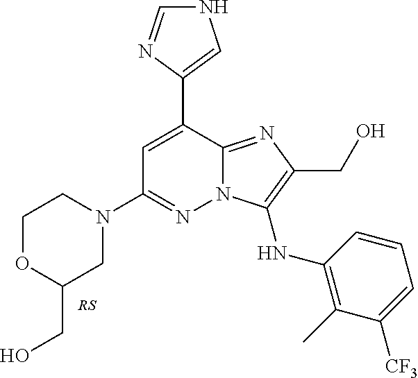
C1(C2=CC(N3CCOC(CO)C3)=NN3C2=NC(CO)=C3NC2=C(C)C([CF3])=CC=C2)=CNC=N1
